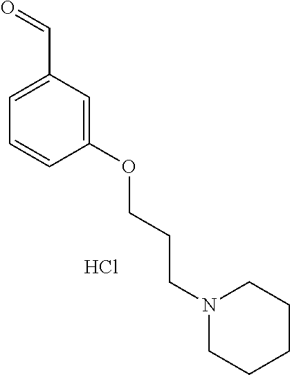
O=CC1=CC=CC(OCCCN2CCCCC2)=C1.Cl
